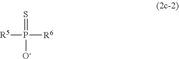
[R5]P(=S)([R6])[O-]
